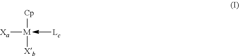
[Cp][M]([Xb])[Xa]
